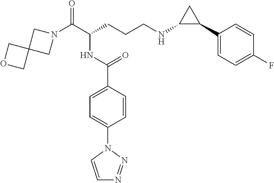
N1(C(C(CCCNC2C(C3=CC=C(F)C=C3)C2)NC(C2=CC=C(N3C=CN=N3)C=C2)=O)=O)CC2(C1)COC2
